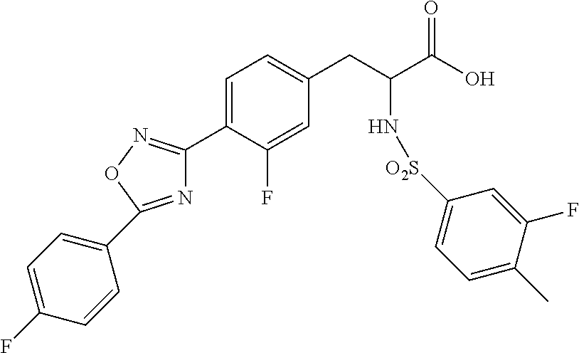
C1=C(C2=NOC(C3=CC=C(F)C=C3)=N2)C(F)=CC(CC(C(O)=O)N[O2S]C2=CC=C(C)C(F)=C2)=C1
